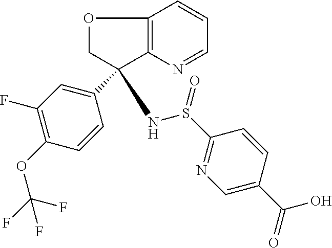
C12=C(N=CC=C1)C(NS(=O)C1=NC=C(C(=O)O)C=C1)(C1=CC(F)=C(OC(F)(F)F)C=C1)CO2
